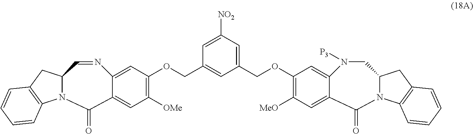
N12C(CC3=C1C=CC=C3)C=NC1=CC(OCC3=CC(COC4=C([MeO])C=C5C(=C4)N([P3])CC4N(C5=O)C5=C(C4)C=CC=C5)=CC([NO2])=C3)=C([OMe])C=C1C2=O
